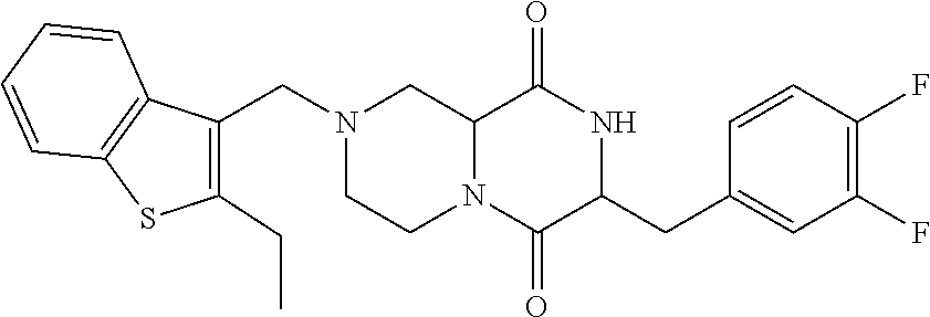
C12N(C(=O)C(CC3=CC(F)=C(F)C=C3)NC1=O)CCN(CC1=C(CC)SC3=C1C=CC=C3)C2
